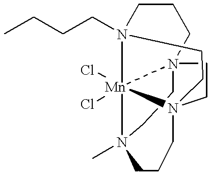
C1N23CCCN4(CCCC)CCN5(C1)CCCN(C)([Mn]245(Cl)Cl)CC3
